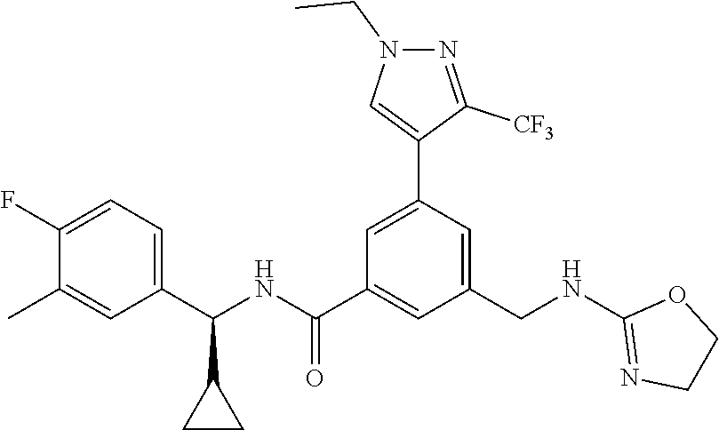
C1=C(F)C(C)=CC(C(NC(C2=CC(CNC3=NCCO3)=CC(C3=CN(CC)N=C3[CF3])=C2)=O)C2CC2)=C1
